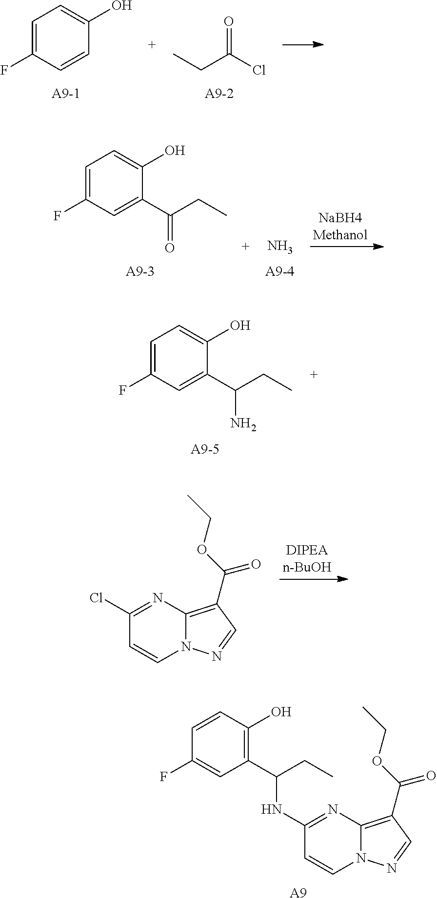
C1=C(F)C=CC(O)=C1.CCC(Cl)=O.C1=C(F)C=C(C(CC)=O)C(O)=C1.N.C1(NC(C2=C(O)C=CC(F)=C2)CC)=NC2=C(C(OCC)=O)C=NN2C=C1.[A9].C1(Cl)=NC2=C(C(OCC)=O)C=NN2C=C1.C1=C(F)C=C(C(CC)N)C(O)=C1
